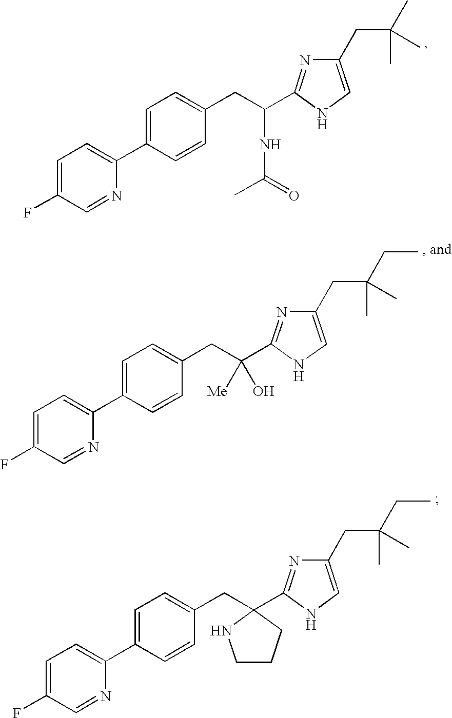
C1=C(F)C=NC(C2=CC=C(CC(NC(C)=O)C3=NC(CC(C)(C)C)=CN3)C=C2)=C1.C1=C(F)C=NC(C2=CC=C(CC([Me])(C3=NC(CC(CC)(C)C)=CN3)O)C=C2)=C1.C1=C(F)C=NC(C2=CC=C(CC3(C4=NC(CC(CC)(C)C)=CN4)NCCC3)C=C2)=C1
